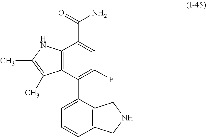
C12=C(C(C3=CC=CC4=C3CNC4)=C(F)C=C1C(=O)N)C(C)=C(C)N2
